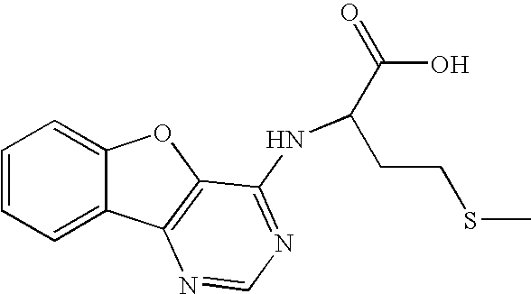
C1=CC=C2C(=C1)OC1=C2N=CN=C1NC(C(=O)O)CCSC
